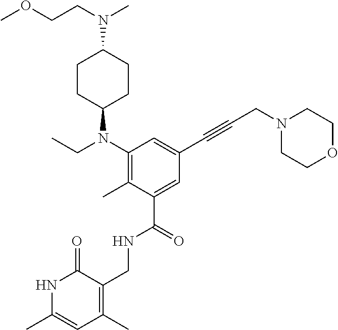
C1CC(N(C2=C(C)C(C(NCC3=C(C)C=C(C)NC3=O)=O)=CC(C#CCN3CCOCC3)=C2)CC)CCC1N(CCOC)C
